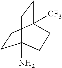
C1CC2([CF3])CCC1(N)CC2
